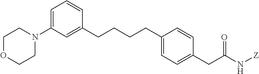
C(CCCC1=CC=C(CC(N[Z])=O)C=C1)C1=CC(N2CCOCC2)=CC=C1
